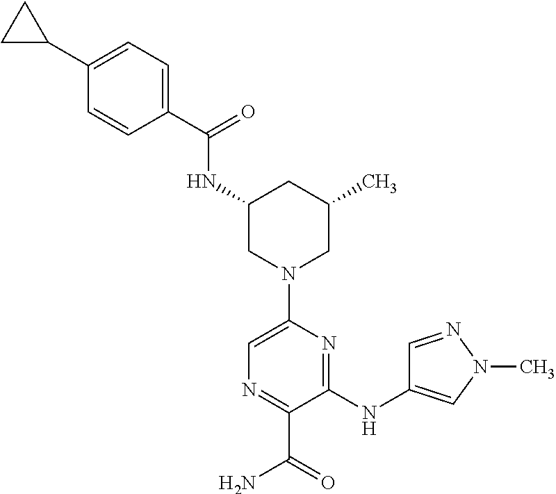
C1(NC(C2=CC=C(C3CC3)C=C2)=O)CN(C2=CN=C(C(=O)N)C(NC3=CN(C)N=C3)=N2)CC(C)C1
